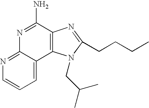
N1=C2C(=CC=C1)C1=C(C(N)=N2)N=C(CCCC)N1CC(C)C
